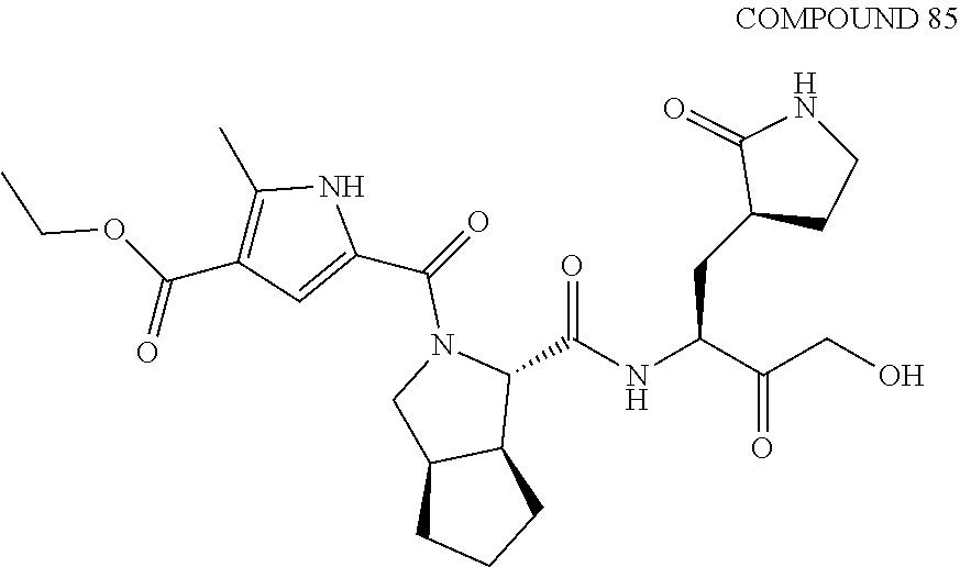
OCC(C(NC(C1N(C(=O)C2=CC(C(OCC)=O)=C(C)N2)CC2C1CCC2)=O)CC1CCNC1=O)=O
